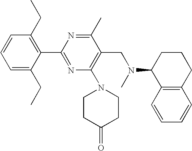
C1=C(CC)C(C2=NC(N3CCC(=O)CC3)=C(CN(C)C3C4=C(CCC3)C=CC=C4)C(C)=N2)=C(CC)C=C1
